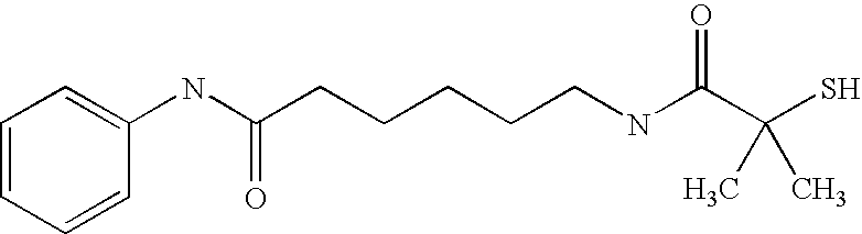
C1(NC(CCCCCNC(C(S)(C)C)=O)=O)=CC=CC=C1
